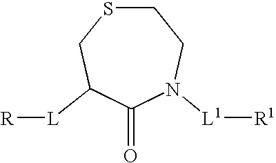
C1SCC([L][R])C(=O)N([L1][R1])C1
